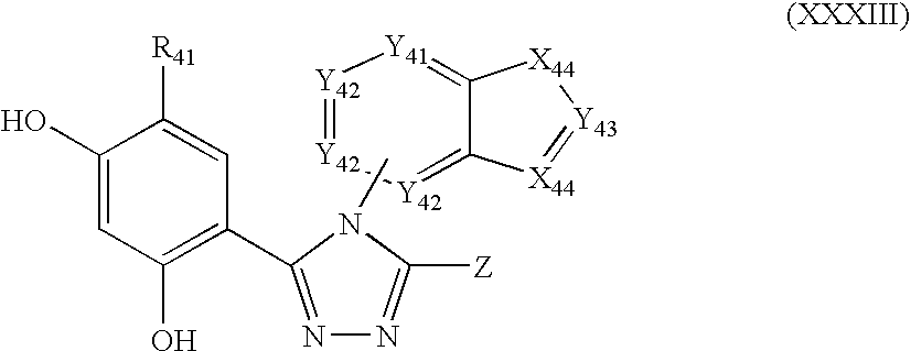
[Y42]1=[Y42][Y42]=C2C(=[Y41]1)[X44][Y43]=[X44]2.C1(O)=CC(O)=C(C2=NN=C([Z])N2C)C=C1[R41]
